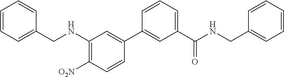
C1=CC=C(C(NCC2=CC=CC=C2)=O)C=C1C1=CC(NCC2=CC=CC=C2)=C([O2N])C=C1
